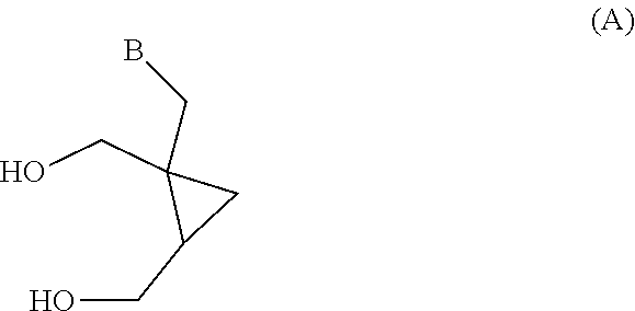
OCC1C(CO)(CB)C1
